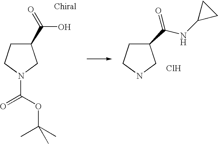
C1(C(=O)O)CCN(C(=O)OC(C)(C)C)C1.C1(C(NC2CC2)=O)CCNC1.Cl
